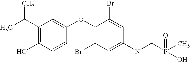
C1(C(C)C)=C(O)C=CC(OC2=C(Br)C=C(NCP(O)(C)=O)C=C2Br)=C1
